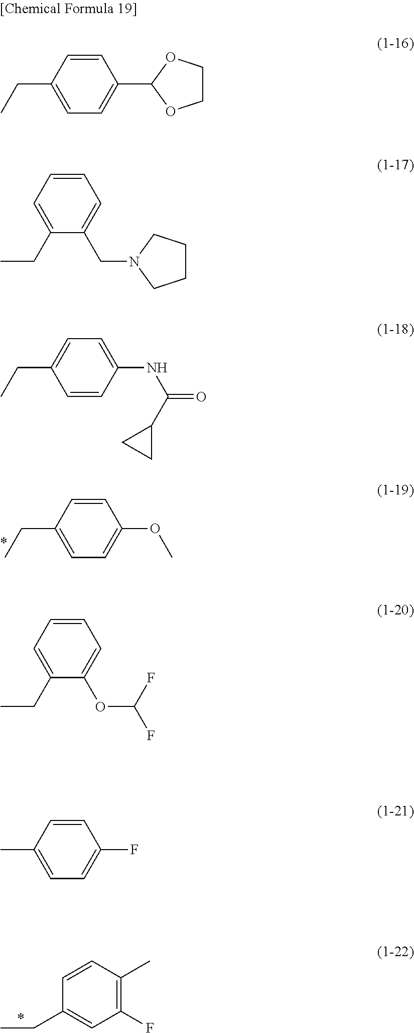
C1=C(CC)C=CC(OC)=C1.C1(CC)=CC(F)=C(C)C=C1.C1(CC)=CC=C(C2OCCO2)C=C1.C1=C(CC)C(CN2CCCC2)=CC=C1.C1=CC(NC(=O)C2CC2)=CC=C1CC.C1=C(CC)C(OC(F)F)=CC=C1.C1(C)=CC=C(F)C=C1
